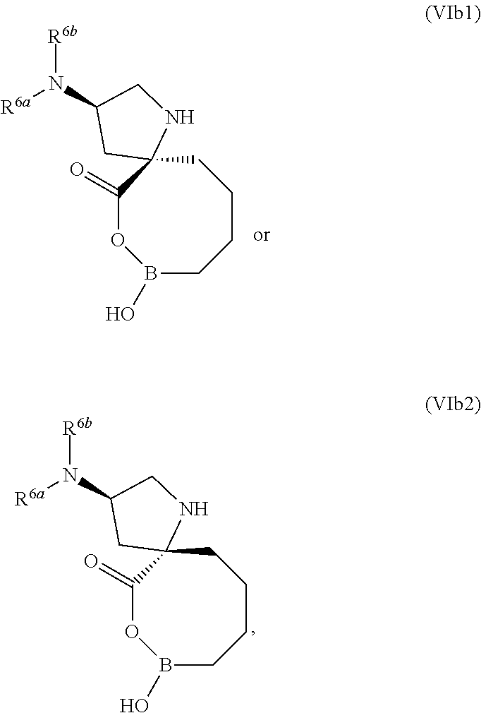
C12(CCCCB(O)OC1=O)NCC(N([R6a])[R6b])C2.C12(CCCCB(O)OC1=O)NCC(N([R6a])[R6b])C2
